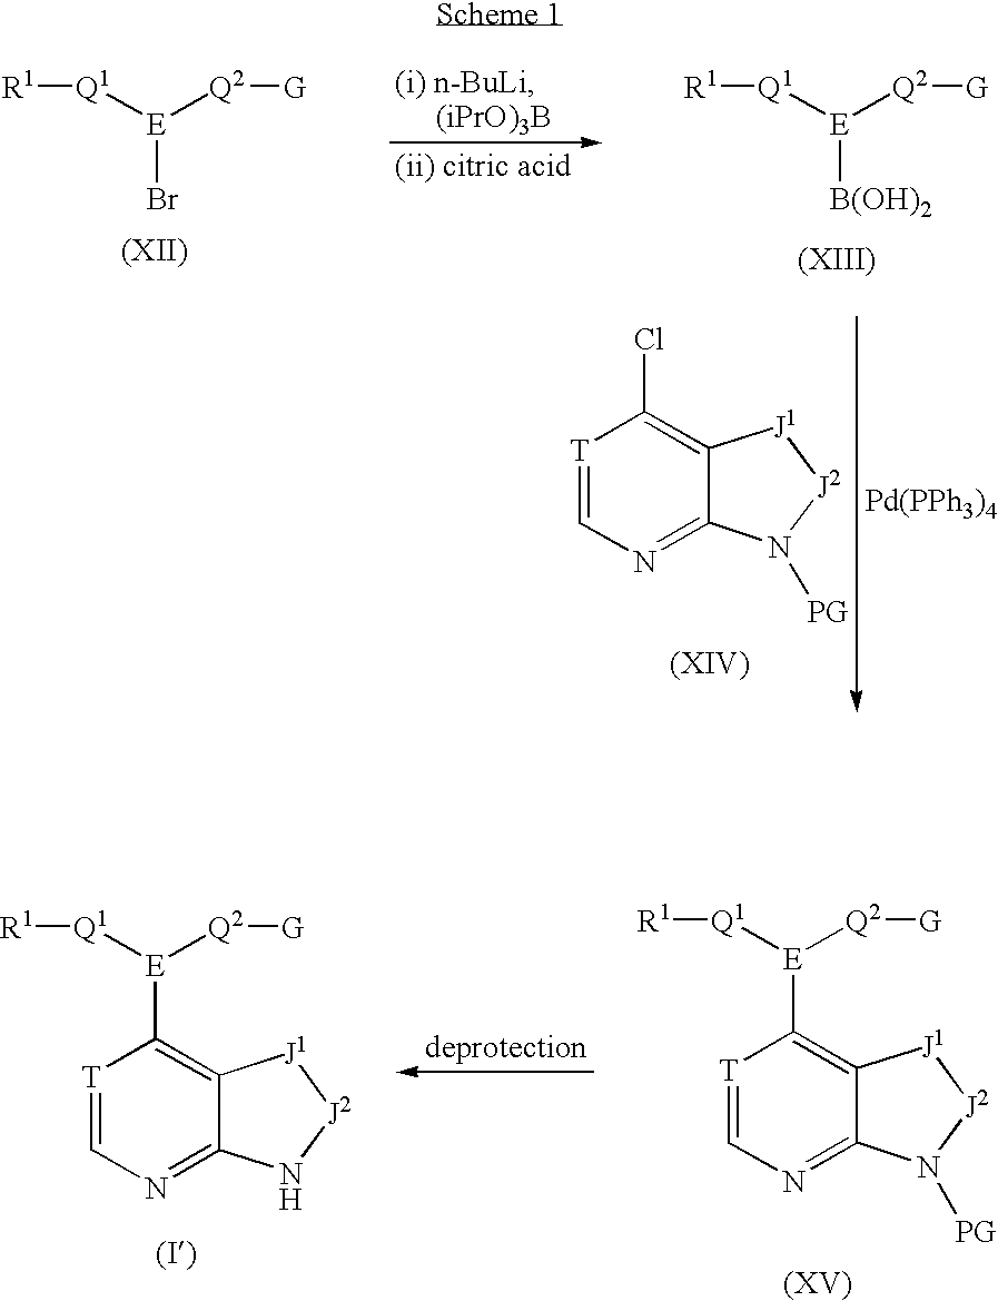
[T]1=CN=C2C(=C1Cl)[J1][J2]N2[PG].[Pd(PPh3)4].[B(OH)2][E]([Q1][R1])[Q2][G].Br[E]([Q1][R1])[Q2][G].[T]1=CN=C2C(=C1[E]([Q1][R1])[Q2][G])[J1][J2]N2.[T]1=CN=C2C(=C1[E]([Q1][R1])[Q2][G])[J1][J2]N2[PG]
